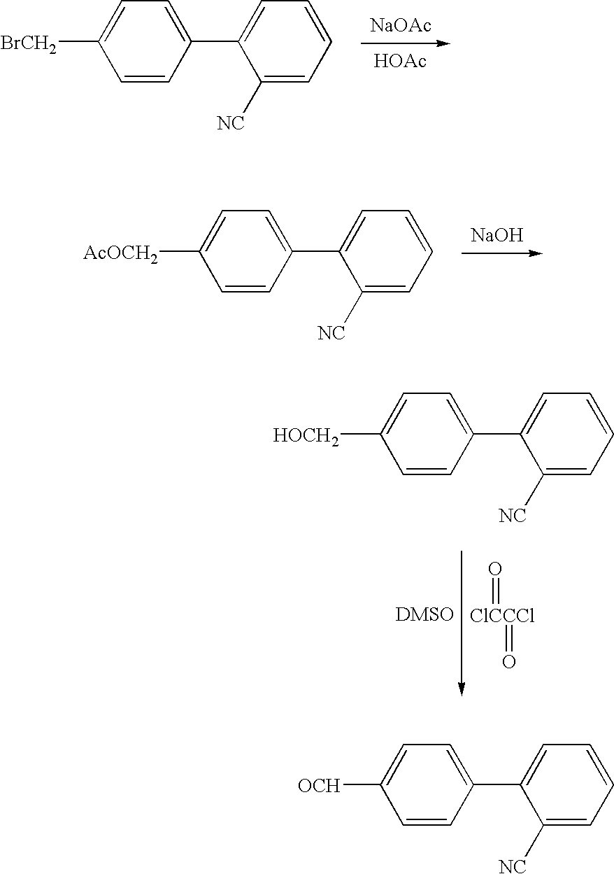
C1=CC(C2=CC=CC=C2[NC])=CC=C1[BrCH2].[NaOAc].[HOAc].C1=CC(C2=CC=CC=C2[NC])=CC=C1[AcOCH2].[NaOH].C1=CC(C2=CC=CC=C2[NC])=CC=C1[HOCH2].[ClCCCl](=O)=O.C1=CC(C2=CC=CC=C2[NC])=CC=C1[OCH]
